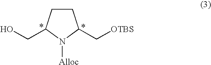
C1CC(CO)N([Alloc])C1C[OTBS]
